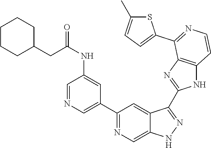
C1(C2=CN=CC(NC(CC3CCCCC3)=O)=C2)=NC=C2C(=C1)C(C1=NC3=C(N1)C=CN=C3C1=CC=C(C)S1)=NN2
